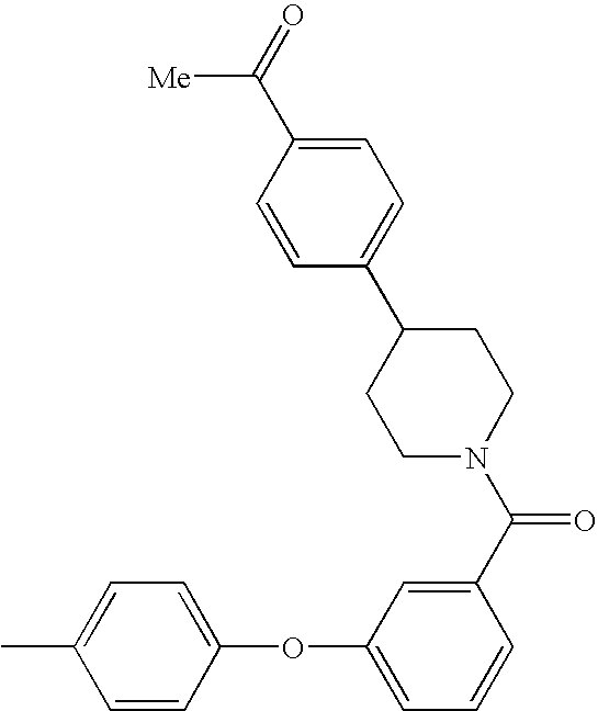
C1=CC(OC2=CC=CC(C(N3CCC(C4=CC=C(C(=O)[Me])C=C4)CC3)=O)=C2)=CC=C1C
